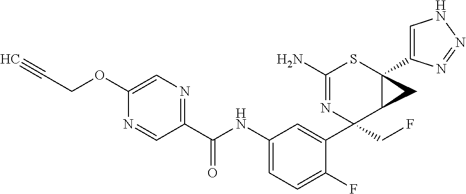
C1(N)=NC(C2=CC(NC(C3=NC=C(OCC#C)N=C3)=O)=CC=C2F)(CF)C2C(C3=CNN=N3)(S1)C2
